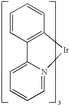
C1=CC2=C(C=C1)[Ir]N1=CC=CC=C12
